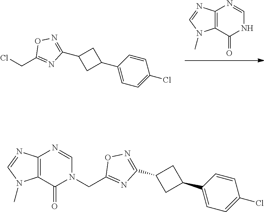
N1C=NC2=C(C1=O)N(C)C=N2.C1(CCl)=NC(C2CC(C3=CC=C(Cl)C=C3)C2)=NO1.C1(CN2C=NC3=C(C2=O)N(C)C=N3)=NC(C2CC(C3=CC=C(Cl)C=C3)C2)=NO1
